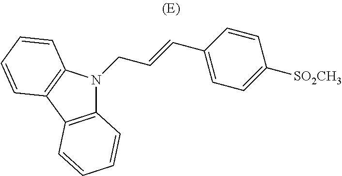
C12=C(C3=C(N1CC=CC1=CC=C([SO2CH3])C=C1)C=CC=C3)C=CC=C2
